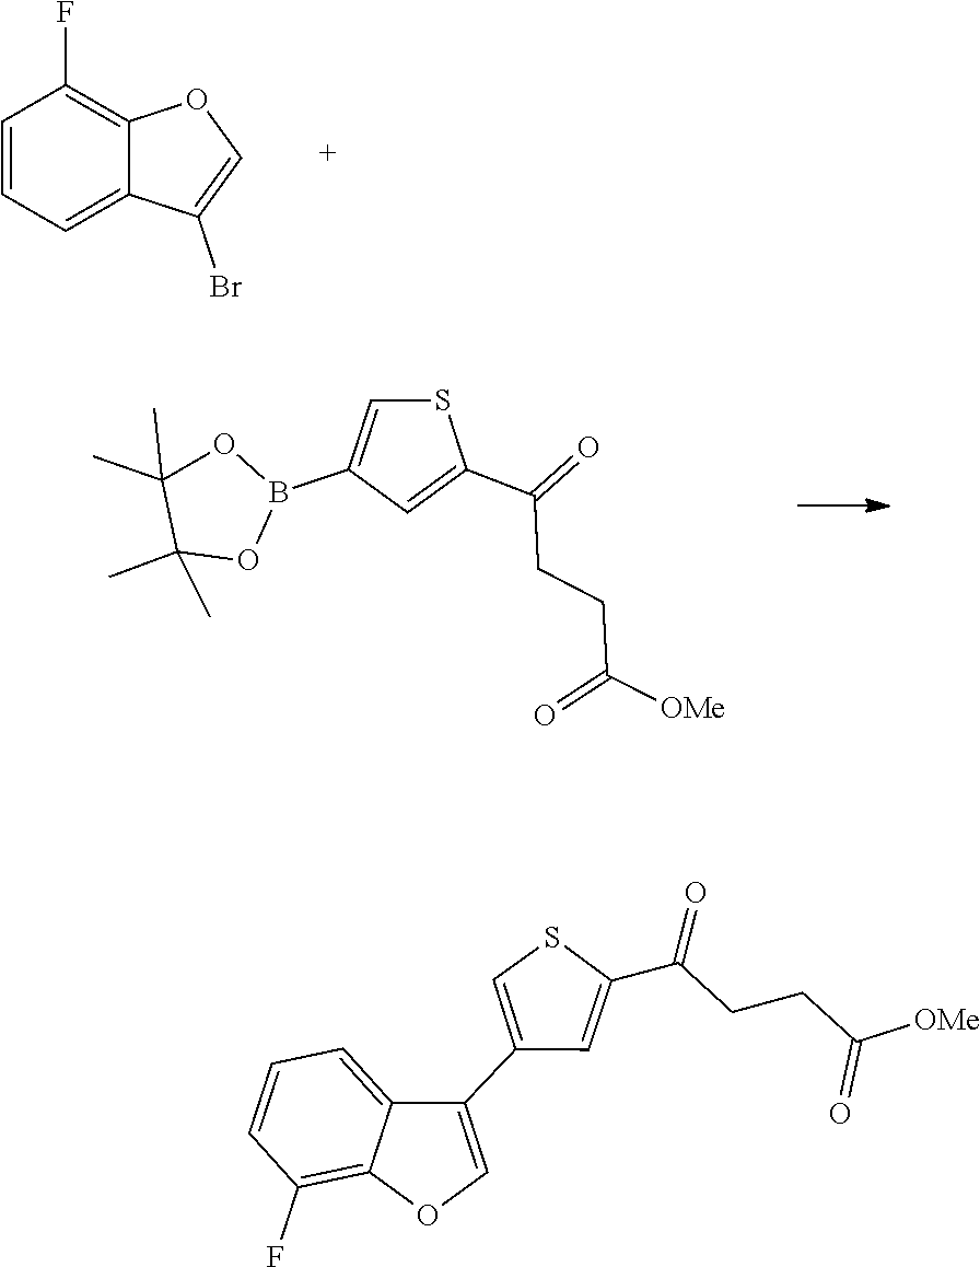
C1=CC=C2C(=C1F)OC=C2Br.C1(B2OC(C)(C)C(C)(C)O2)=CSC(C(CCC(=O)[OMe])=O)=C1.C1=C(C2=COC3=C(F)C=CC=C32)C=C(C(=O)CCC(=O)[OMe])S1
